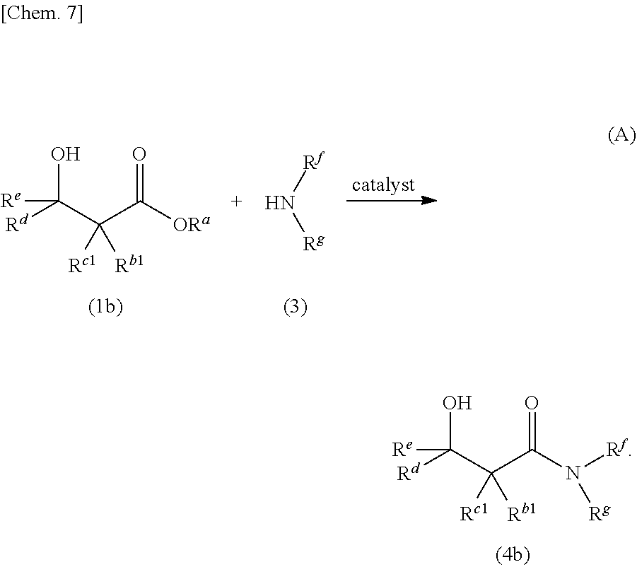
[Re]C(C(C(N([Rf])[Rg])=O)([Rc1])[Rb1])([Rd])O.[Re]C(C(C([ORa])=O)([Rc1])[Rb1])([Rd])O.[Rg]N[Rf]
